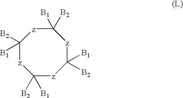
C1([B2])([B1])[z]C([B1])([B2])[z]C([B2])([B1])[z]C([B1])([B2])[z]1
